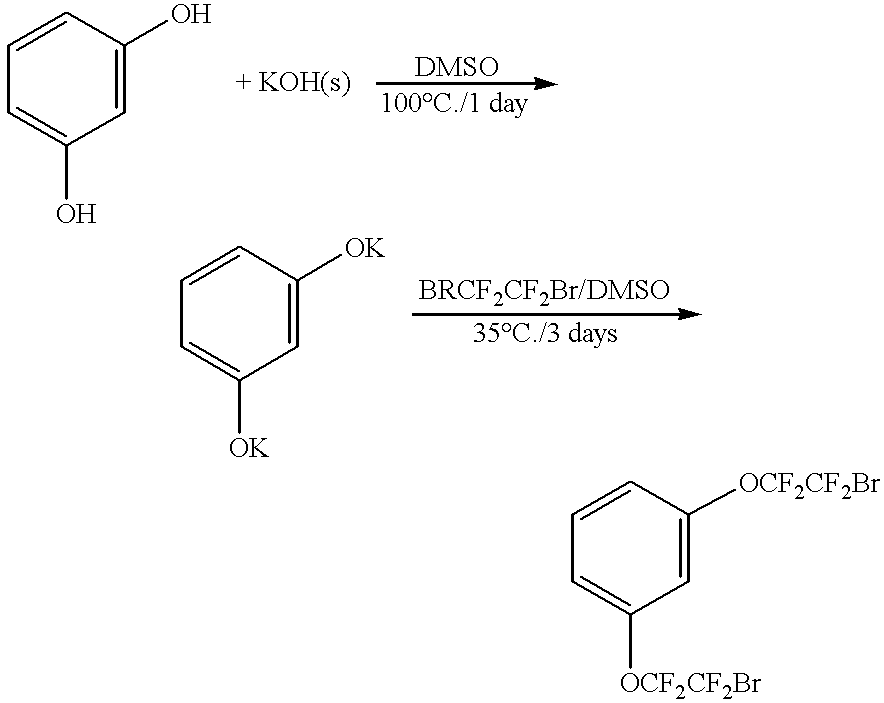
C1=CC=C(O)C=C1O.C1=CC=C([OK])C=C1[OK].C1=CC=C([OCF2CF2Br])C=C1[OCF2CF2Br]
